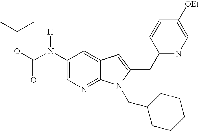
C1(N(C(OC(C)C)=O)[H])=CN=C2C(=C1)C=C(CC1=NC=C([OEt])C=C1)N2CC1CCCCC1
